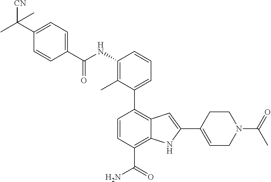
C1(NC(=O)C2=CC=C(C([CN])(C)C)C=C2)=C(C)C(C2=C3C(=C(C(=O)N)C=C2)NC(C2=CCN(C(=O)C)CC2)=C3)=CC=C1
